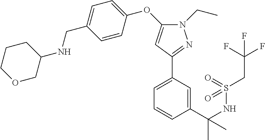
C1=C(C(NS(CC(F)(F)F)(=O)=O)(C)C)C=CC=C1C1=NN(CC)C(OC2=CC=C(CNC3CCCOC3)C=C2)=C1
